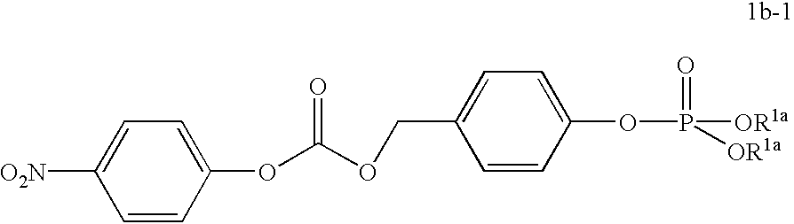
C1=C([O2N])C=CC(OC(OCC2=CC=C(OP([OR1a])(=O)[OR1a])C=C2)=O)=C1
